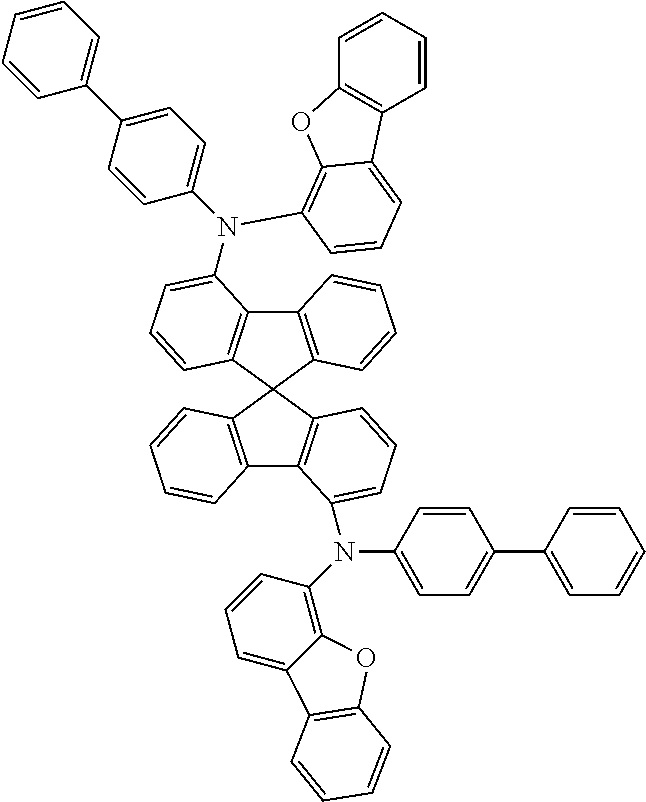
C12=C(C3(C4=C1C(N(C1=CC=C(C5=CC=CC=C5)C=C1)C1=C5OC6=C(C=CC=C6)C5=CC=C1)=CC=C4)C1=C(C4=C3C=CC=C4N(C3=CC=C(C4=CC=CC=C4)C=C3)C3=C4C(=CC=C3)C3=C(O4)C=CC=C3)C=CC=C1)C=CC=C2
